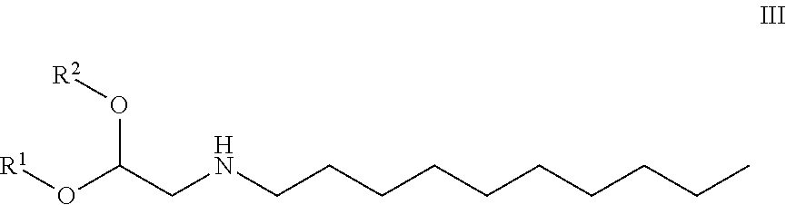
[R1]OC(O[R2])CNCCCCCCCCCC
